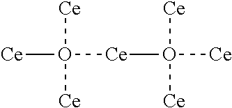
[Ce]O([Ce]O([Ce])([Ce])[Ce])([Ce])[Ce]
